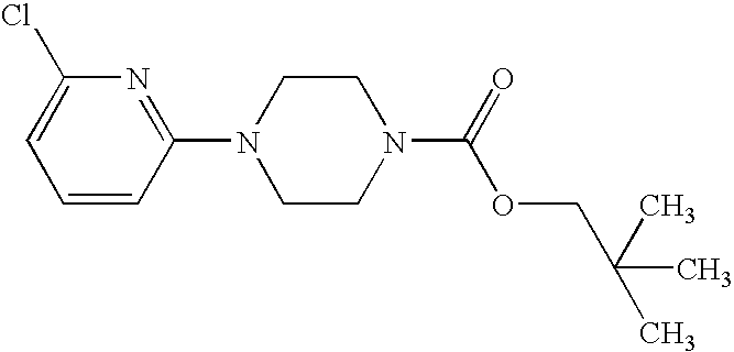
C1=CC(N2CCN(C(=O)OCC(C)(C)C)CC2)=NC(Cl)=C1
